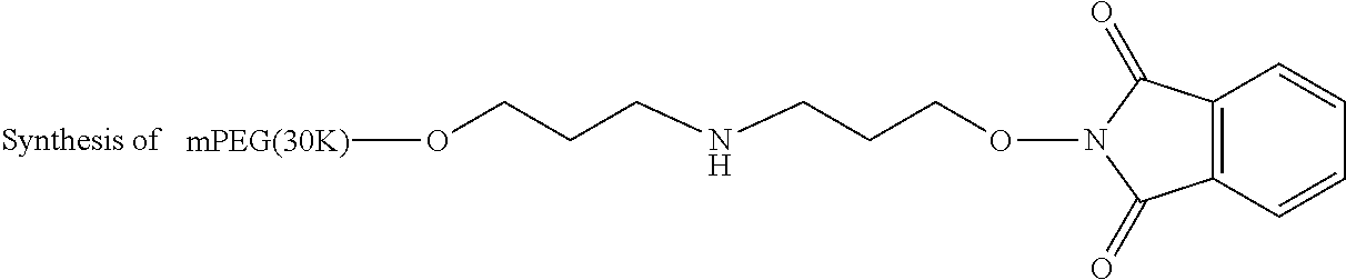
[mPEG(30K)]OCCCNCCCON1C(=O)C2=C(C1=O)C=CC=C2
